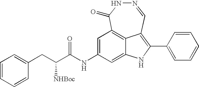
C12=CC(NC(C(CC3=CC=CC=C3)[NHBoc])=O)=CC3=C1C(=C(C1=CC=CC=C1)N2)C=NNC3=O
